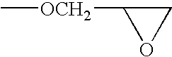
C[OCH2]C1OC1
